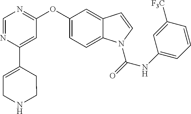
C1=NC(C2=CCNCC2)=CC(OC2=CC=C3C(=C2)C=CN3C(=O)NC2=CC=CC([F3C])=C2)=N1
